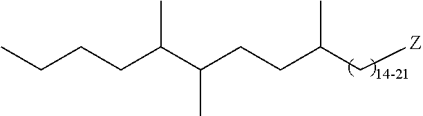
CCCCC(C(CCC(C[Z])C)C)C
